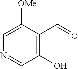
C1(C=O)=C(O)C=NC=C1[OMe]
